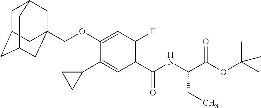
C1C2CC3CC(COC4=CC(F)=C(C(NC(C(OC(C)(C)C)=O)CC)=O)C=C4C4CC4)(CC1C3)C2
